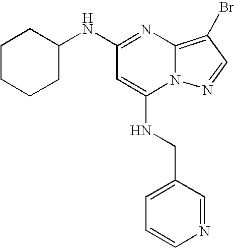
C1(NC2CCCCC2)=NC2=C(Br)C=NN2C(NCC2=CC=CN=C2)=C1
